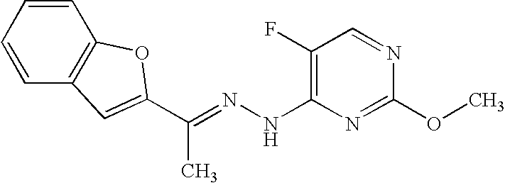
C1(F)=C(NN=C(C)C2=CC3=C(C=CC=C3)O2)N=C(OC)N=C1
